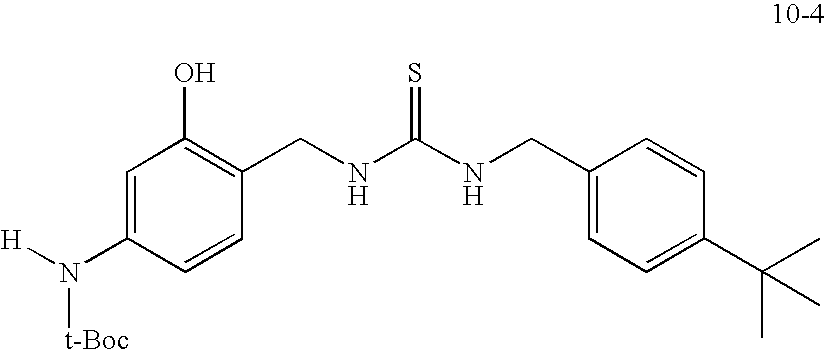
C1=C(N([H])[t-Boc])C=CC(CNC(NCC2=CC=C(C(C)(C)C)C=C2)=S)=C1O
